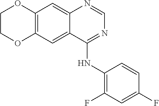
C12=C(C=C3C(=C1)N=CN=C3NC1=C(F)C=C(F)C=C1)OCCO2
